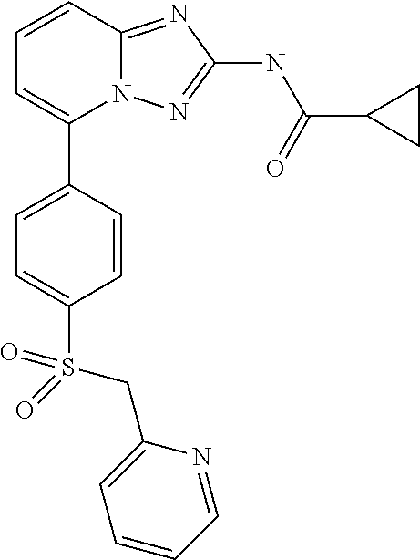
C1=CC2=NC(NC(C3CC3)=O)=NN2C(C2=CC=C(S(CC3=CC=CC=N3)(=O)=O)C=C2)=C1
